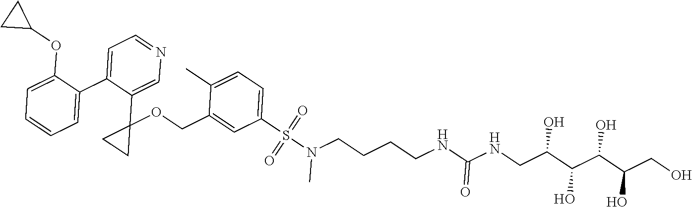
C1=C(C2=CC=NC=C2C2(OCC3=CC(S(N(CCCCNC(NCC(C(C(C(CO)O)O)O)O)=O)C)(=O)=O)=CC=C3C)CC2)C(OC2CC2)=CC=C1
